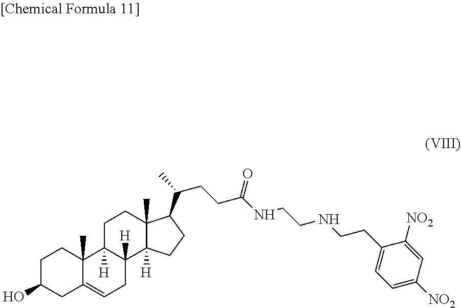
C1C(O)CC2=CCC3([H])C([H])(C2(C)C1)CCC1(C)C3([H])CCC1C(C)CCC(NCCNCCC1=CC=C([NO2])C=C1[NO2])=O
